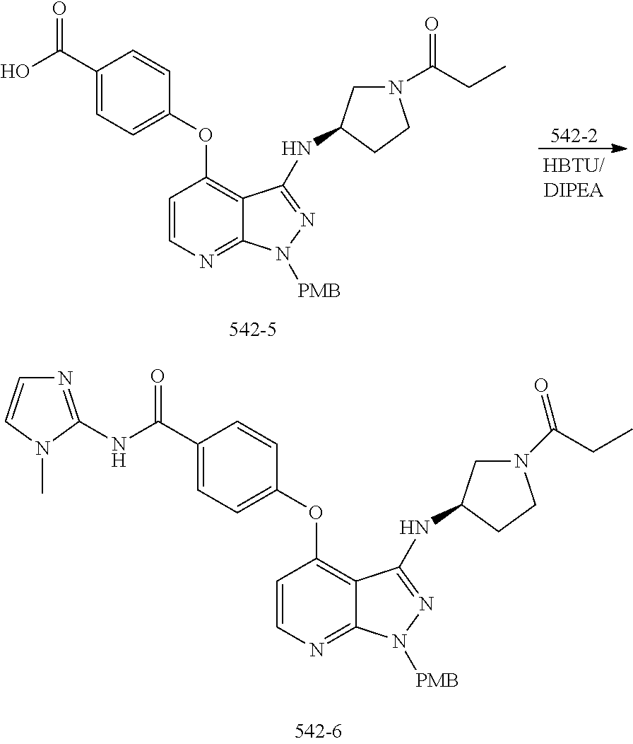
C1(OC2=C3C(=NC=C2)N([PMB])N=C3NC2CN(C(CC)=O)CC2)=CC=C(C(O)=O)C=C1.[542-2].C1(OC2=C3C(=NC=C2)N([PMB])N=C3NC2CN(C(=O)CC)CC2)=CC=C(C(NC2=NC=CN2C)=O)C=C1
